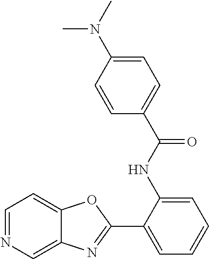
C1(C2=CC=CC=C2NC(C2=CC=C(N(C)C)C=C2)=O)=NC2=CN=CC=C2O1
